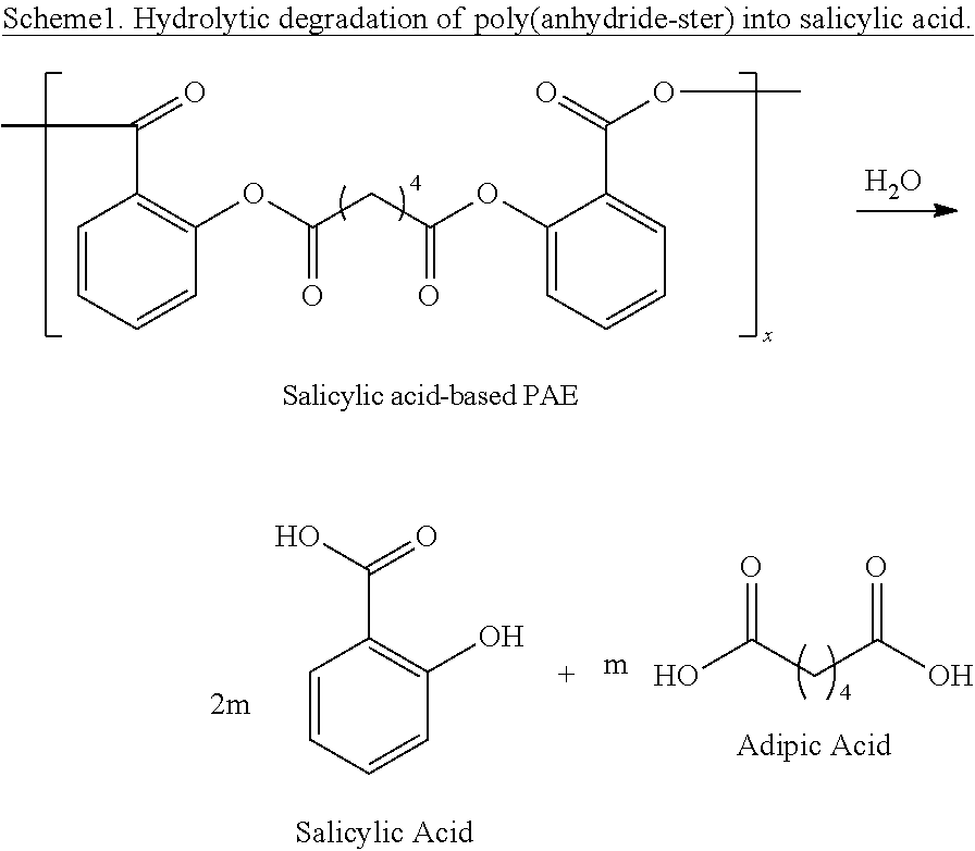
C1=CC=CC(O)=C1C(O)=O.OC(CC(O)=O)=O.C1=CC=CC(OC(CC(OC2=CC=CC=C2C(=O)OCC)=O)=O)=C1C(=O)CC.O
